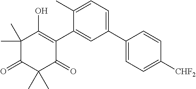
C1(C)(C)C(=O)C(C)(C)C(=O)C(C2=CC(C3=CC=C([CHF2])C=C3)=CC=C2C)=C1O
